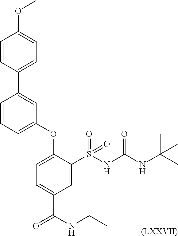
C1(OC)=CC=C(C2=CC(OC3=CC=C(C(=O)NCC)C=C3S(NC(NC(C)(C)C)=O)(=O)=O)=CC=C2)C=C1.[(LXXVII)]
